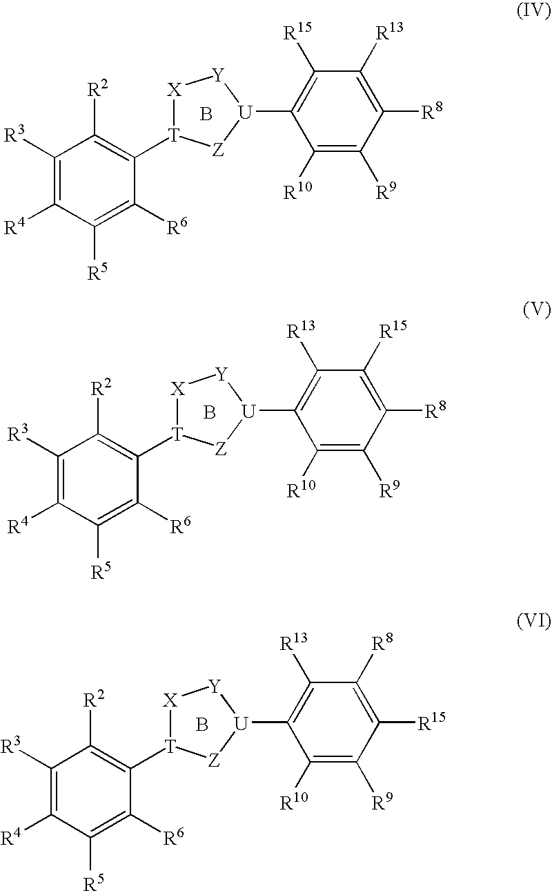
B.[X]1[T](C2=C([R2])C([R3])=C([R4])C([R5])=C2[R6])[Z][U](C2=C([R15])C([R13])=C([R8])C([R9])=C2[R10])[Y]1.B.[X]1[T](C2=C([R2])C([R3])=C([R4])C([R5])=C2[R6])[Z][U](C2=C([R13])C([R15])=C([R8])C([R9])=C2[R10])[Y]1.B.[X]1[T](C2=C([R2])C([R3])=C([R4])C([R5])=C2[R6])[Z][U](C2=C([R13])C([R8])=C([R15])C([R9])=C2[R10])[Y]1
